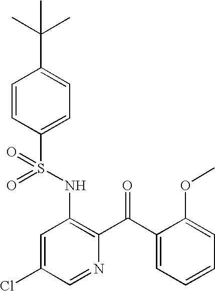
O=S(NC1=C(C(=O)C2=CC=CC=C2OC)N=CC(Cl)=C1)(=O)C1=CC=C(C(C)(C)C)C=C1
